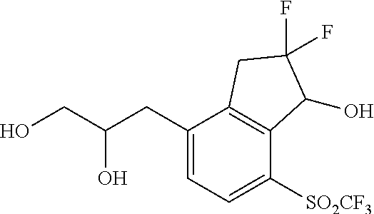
C1(CC(CO)O)=CC=C([SO2CF3])C2=C1CC(F)(F)C2O
